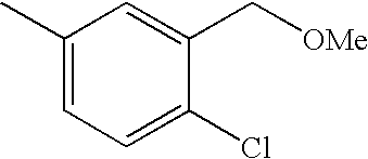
C1(C)=CC=C(Cl)C(C[OMe])=C1
